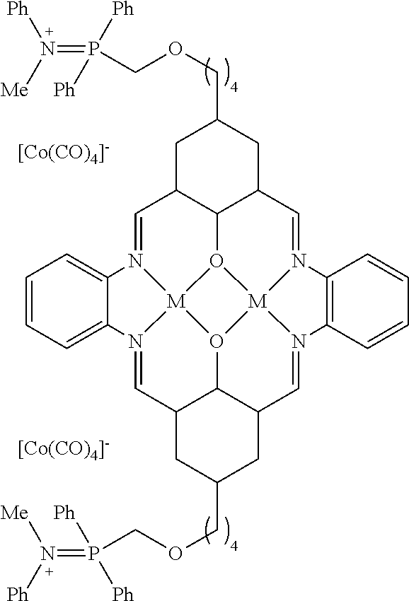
[[Co(CO)4]-].C1=N2[M]34O5C6C1CC(COCP(=N([Ph])[Me])([Ph])[Ph])CC6C=N1[M]56O3C3C(C=N4C4=CC=CC=C24)CC(COCP(=N([Ph])[Me])([Ph])[Ph])CC3C=N6C2=C1C=CC=C2.[[Co(CO)4]-]
